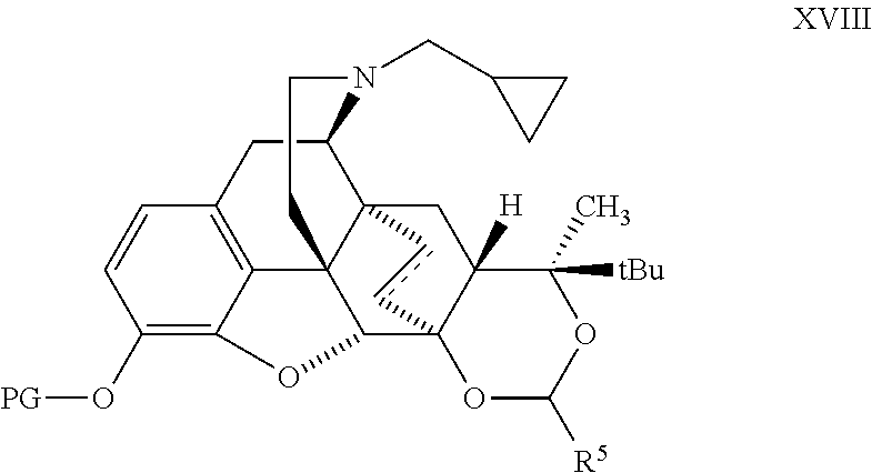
C1(O[PG])=C2C3=C(C=C1)CC1N(CC4CC4)CCC34C(O2)C23C([H])(CC41cc2)C(C)([tBu])OC([R5])O3
